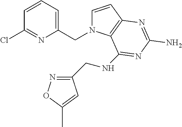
C1=CC2=C(N1CC1=CC=CC(Cl)=N1)C(NCC1=NOC(C)=C1)=NC(N)=N2
